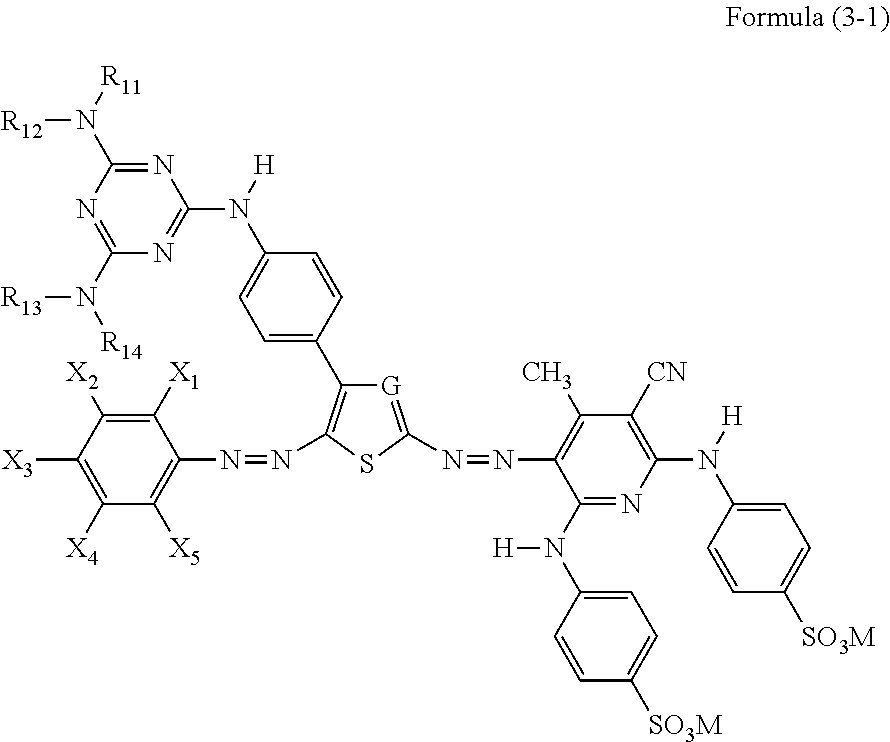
C1(N([R13])[R14])=NC(N([R12])[R11])=NC(N([H])C2=CC=C(C3=C(N=NC4=C([X5])C([X4])=C([X3])C([X2])=C4[X1])SC(N=NC4=C(C)C([CN])=C(N([H])C5=CC=C([SO3M])C=C5)N=C4N([H])C4=CC=C([SO3M])C=C4)=[G]3)C=C2)=N1
